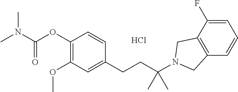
C1(OC(N(C)C)=O)=C(OC)C=C(CCC(N2CC3=C(C=CC=C3F)C2)(C)C)C=C1.Cl
